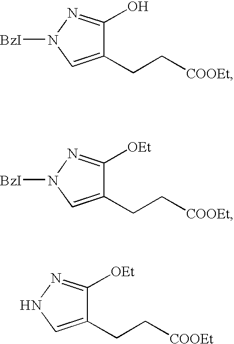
C1(CC[COOEt])=CN([BzI])N=C1O.C1(CC[COOEt])=CN([BzI])N=C1[OEt].C1(CC[COOEt])=CNN=C1[OEt]
